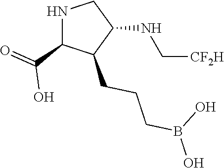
N1C(C(=O)O)C(CCCB(O)O)C(NC[CF2H])C1
